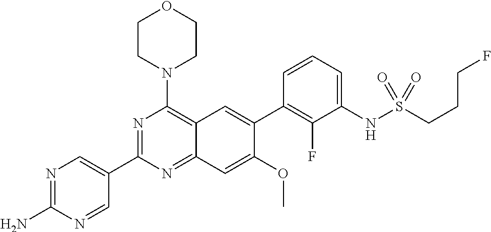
N1=C(N)N=CC(C2=NC(N3CCOCC3)=C3C(=N2)C=C(OC)C(C2=C(F)C(NS(CCCF)(=O)=O)=CC=C2)=C3)=C1
